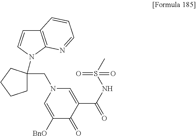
C12=C(N(C3(CN4C=C([BnO])C(=O)C(C(NS(C)(=O)=O)=O)=C4)CCCC3)C=C1)N=CC=C2
